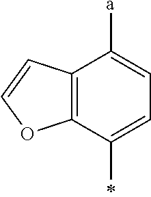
C12=C(C(C)=CC=C1[a])OC=C2
